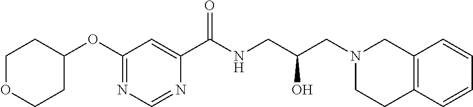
C(NCC(CN1CC2=C(CC1)C=CC=C2)O)(=O)C1=CC(OC2CCOCC2)=NC=N1
